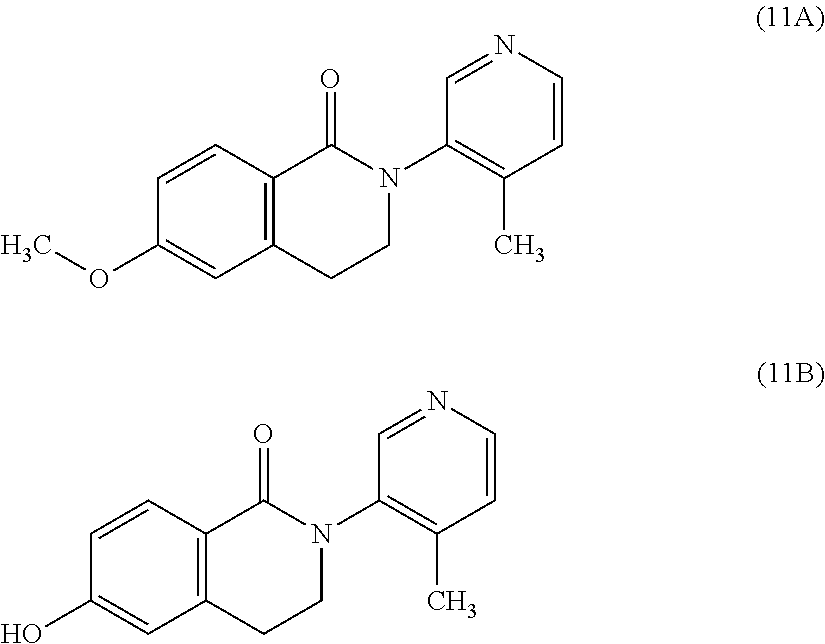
C12=C(CCN(C3=C(C)C=CN=C3)C1=O)C=C(OC)C=C2.C12=C(CCN(C3=C(C)C=CN=C3)C1=O)C=C(O)C=C2
